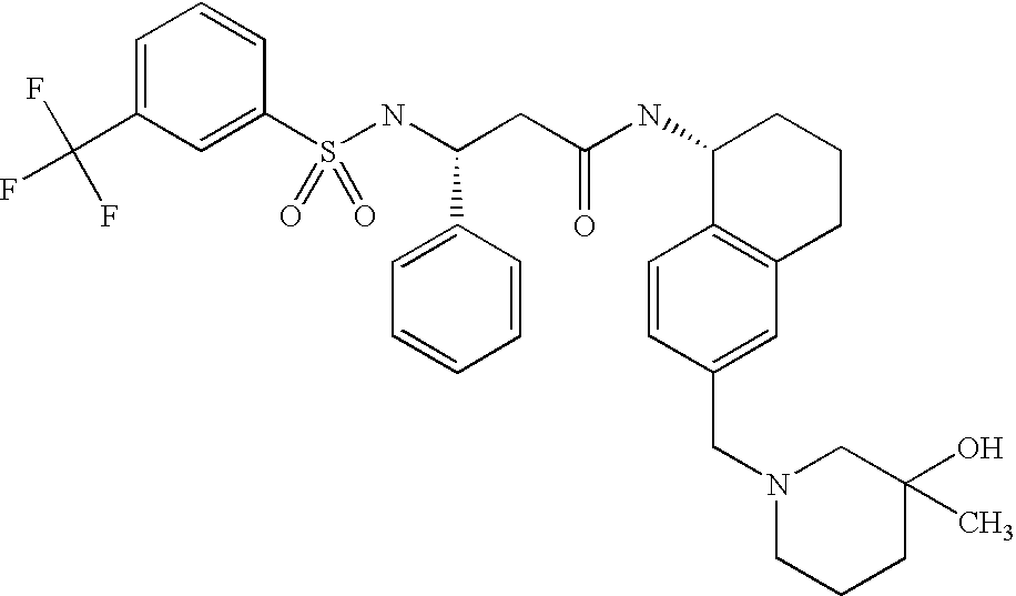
N(C(CC(NC1C2=C(CCC1)C=C(CN1CCCC(O)(C)C1)C=C2)=O)C1=CC=CC=C1)S(C1=CC(C(F)(F)F)=CC=C1)(=O)=O
